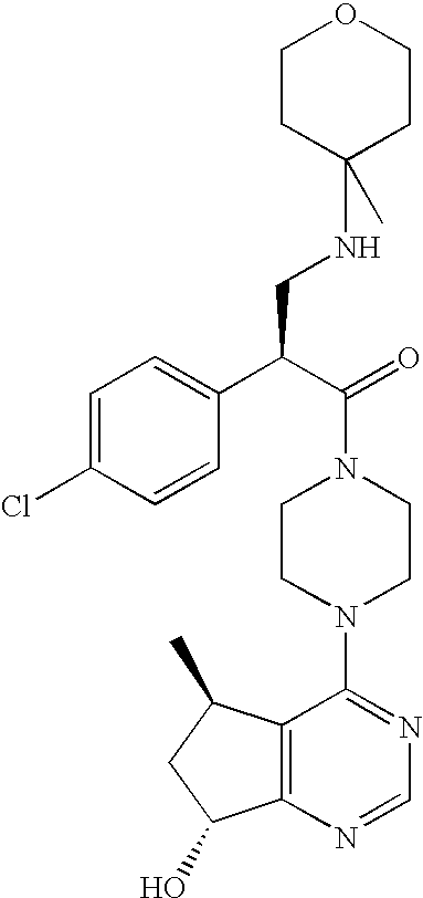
C(N1CCN(C2=NC=NC3=C2C(C)CC3O)CC1)(C(C1=CC=C(Cl)C=C1)CNC1(C)CCOCC1)=O
